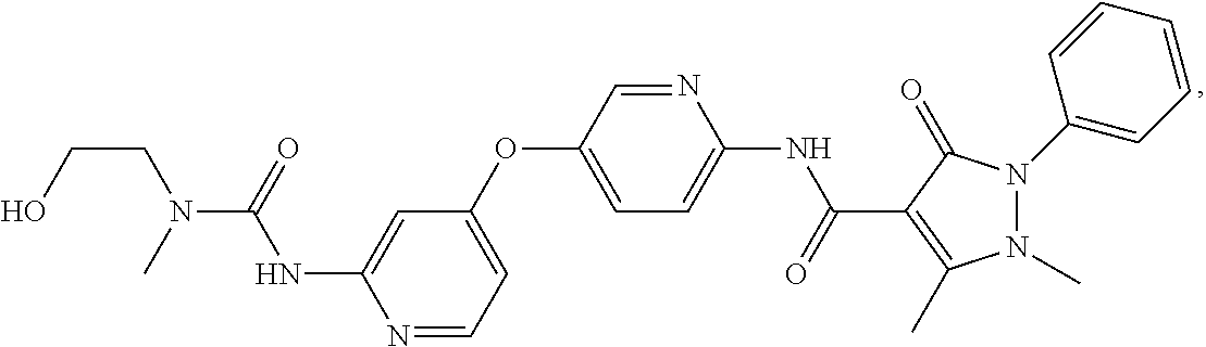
N1=CC=C(OC2=CC=C(NC(=O)C3=C(C)N(C)N(C4=CC=CC=C4)C3=O)N=C2)C=C1NC(=O)N(CCO)C
